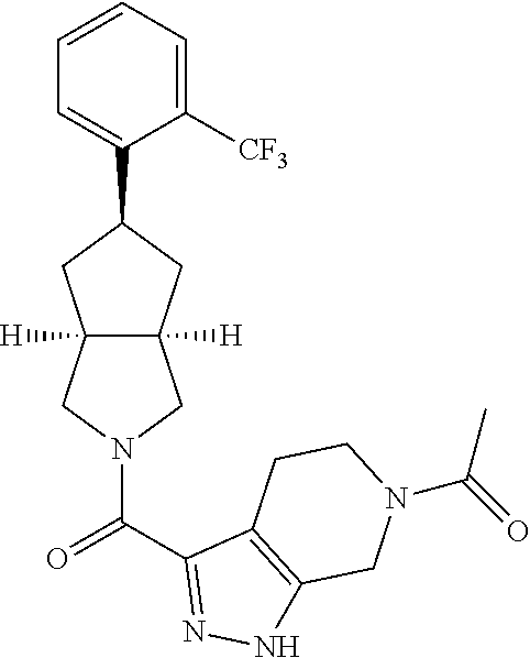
C1=CC=C([CF3])C(C2CC3([H])C([H])(C2)CN(C(=O)C2=NNC4=C2CCN(C(=O)C)C4)C3)=C1
